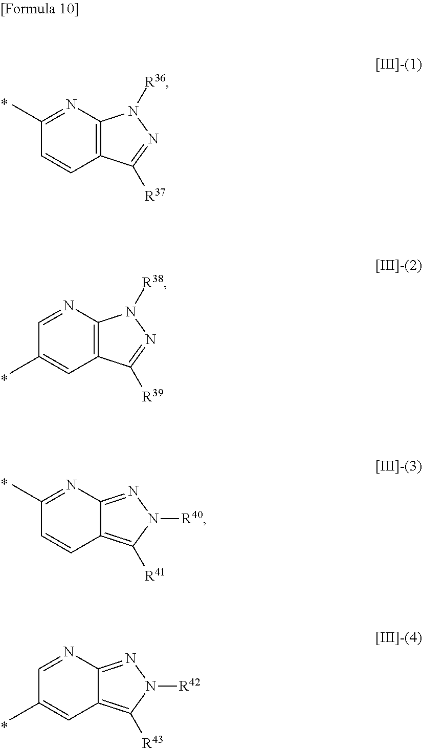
C12=C(N=C(C)C=C1)N([R36])N=C2[R37].C12=C(N=CC(C)=C1)N([R38])N=C2[R39].C12=C([R41])N([R40])N=C1N=C(C)C=C2.C12=C([R43])N([R42])N=C1N=CC(C)=C2
